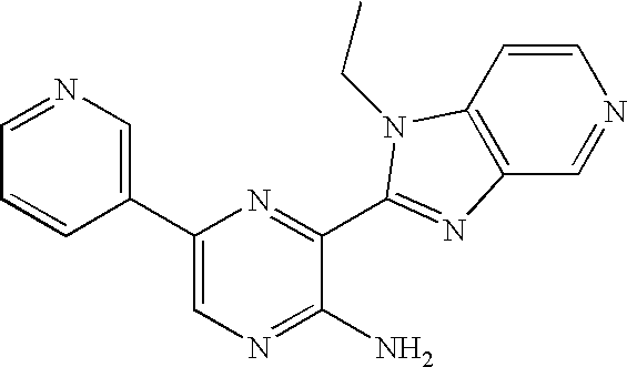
C1(C2=CN=CC=C2)=CN=C(N)C(C2=NC3=C(C=CN=C3)N2CC)=N1
